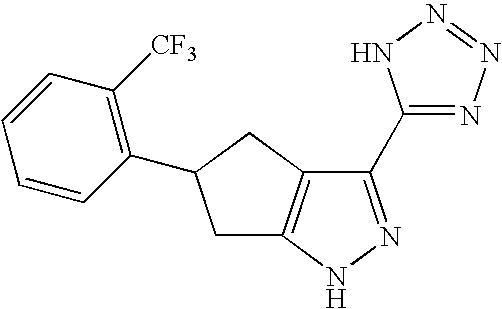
C1(C2=NN=NN2)=NNC2=C1CC(C1=C([CF3])C=CC=C1)C2
